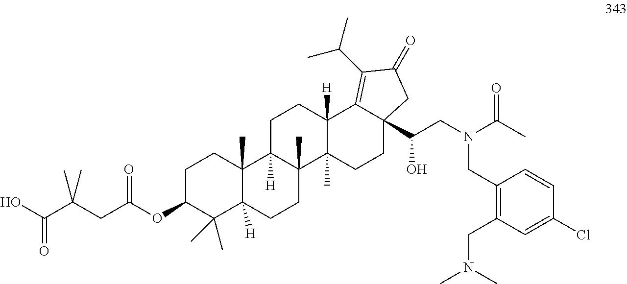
C1C(OC(CC(C(O)=O)(C)C)=O)C(C)(C)C2([H])C(C)(C1)C1([H])C(C)(CC2)C2(C)C([H])(CC1)C1=C(C(C)C)C(=O)CC1(C(CN(C(C)=O)CC1=C(CN(C)C)C=C(Cl)C=C1)O)CC2
